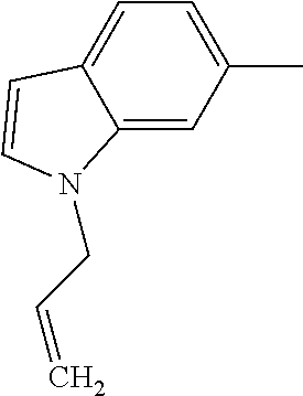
C1(C)=CC=C2C(=C1)N(CC=C)C=C2
